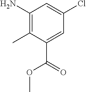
C1(N)=C(C)C(C(OC)=O)=CC(Cl)=C1
